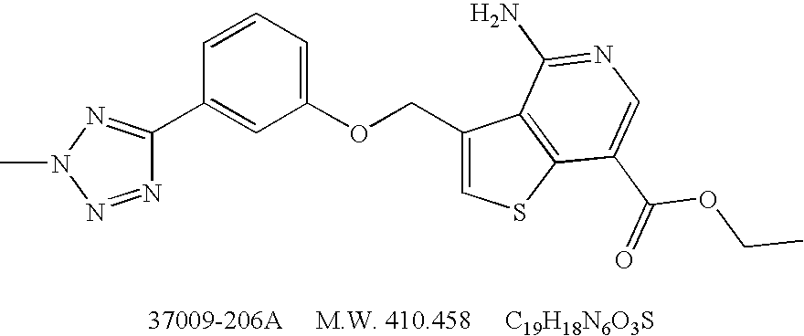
N1=NN(C)N=C1C1=CC(OCC2=CSC3=C2C(N)=NC=C3C(=O)OCC)=CC=C1
